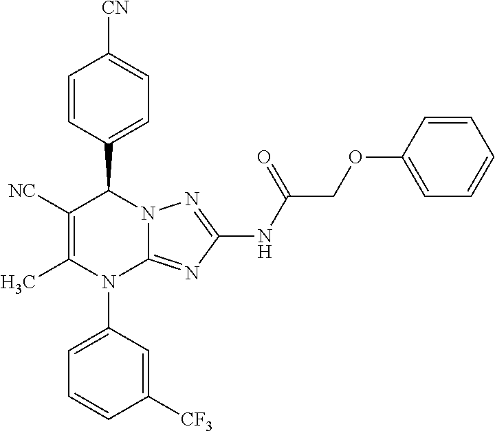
C1([NC])=C(C)N(C2=CC=CC([CF3])=C2)C2=NC(NC(COC3=CC=CC=C3)=O)=NN2C1C1=CC=C([CN])C=C1
